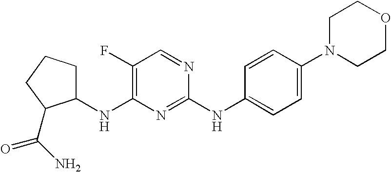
C1CCC(C(N)=O)C1NC1=C(F)C=NC(NC2=CC=C(N3CCOCC3)C=C2)=N1
